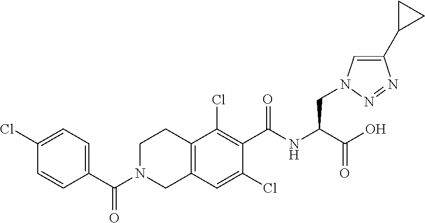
C1(C(N2CC3=C(CC2)C(Cl)=C(C(NC(C(O)=O)CN2C=C(C4CC4)N=N2)=O)C(Cl)=C3)=O)=CC=C(Cl)C=C1
